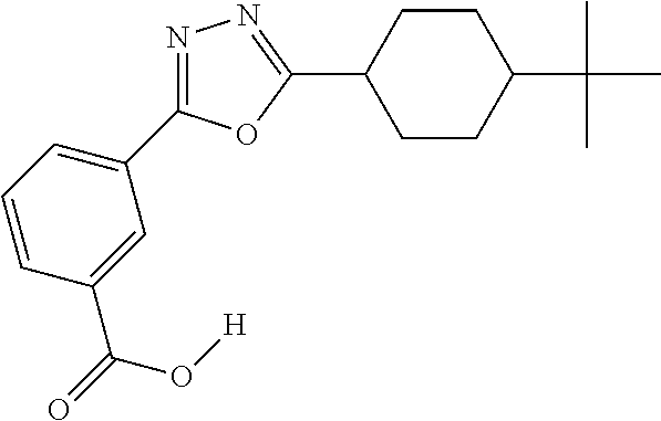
N1=C(C2=CC=CC(C(O[H])=O)=C2)OC(C2CCC(C(C)(C)C)CC2)=N1
